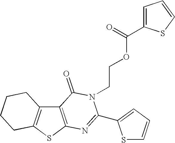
C12=C(SC3=C1CCCC3)N=C(C1=CC=CS1)N(CCOC(C1=CC=CS1)=O)C2=O
